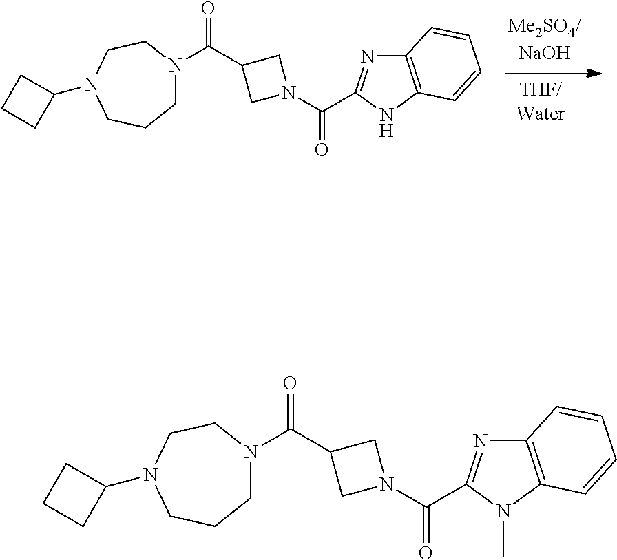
C1N(C(C2CN(C(=O)C3=NC4=C(N3)C=CC=C4)C2)=O)CCN(C2CCC2)CC1.C1N(C(C2CN(C(=O)C3=NC4=C(N3C)C=CC=C4)C2)=O)CCN(C2CCC2)CC1
